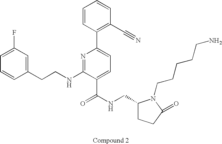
C1=CC(CCNC2=NC(C3=C(C#N)C=CC=C3)=CC=C2C(NCC2CCC(=O)N2CCCCCN)=O)=CC(F)=C1
